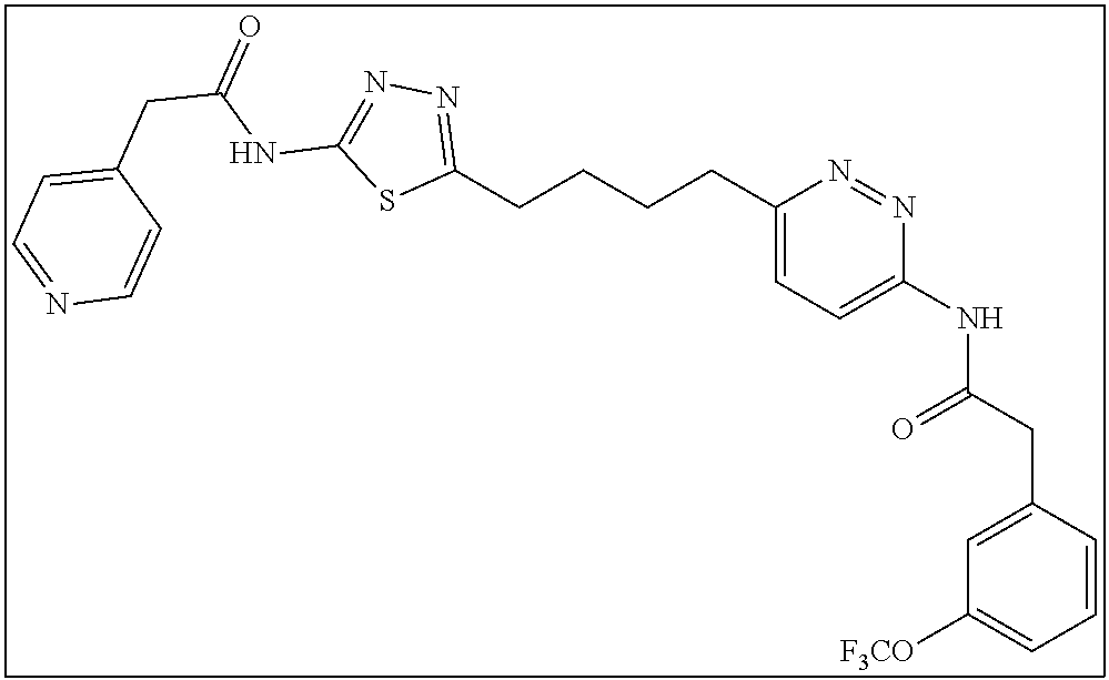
C1(CCCCC2=CC=C(NC(CC3=CC([F3CO])=CC=C3)=O)N=N2)=NN=C(NC(CC2=CC=NC=C2)=O)S1
